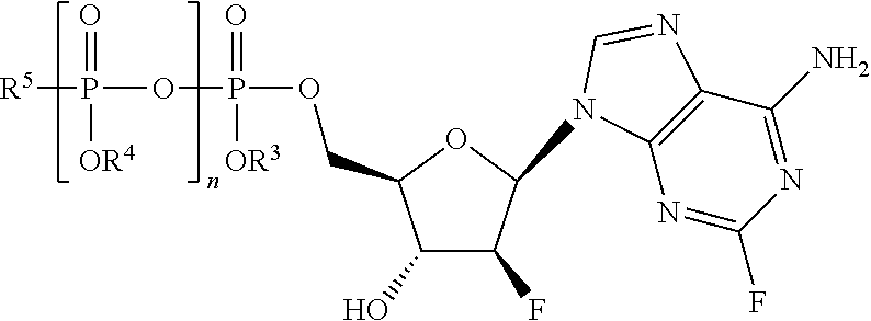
C1(O)C(F)C(N2C3=C(C(N)=NC(F)=N3)N=C2)OC1COP(OP([R5])(=O)[OR4])(=O)[OR3]
